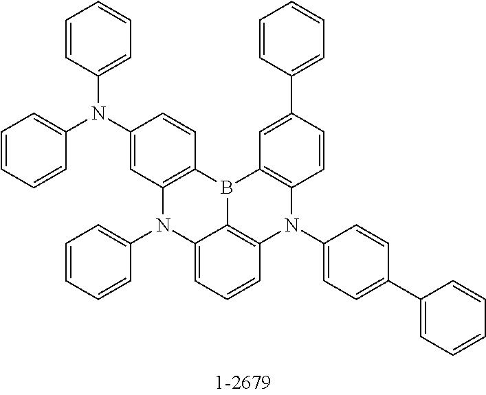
C12=CC=CC3=C1B(C1=C(N3C3=CC=C(C4=CC=CC=C4)C=C3)C=CC(C3=CC=CC=C3)=C1)C1=C(N2C2=CC=CC=C2)C=C(N(C2=CC=CC=C2)C2=CC=CC=C2)C=C1
